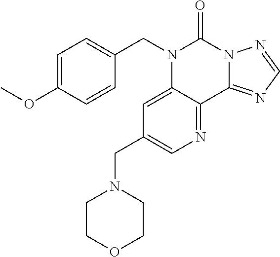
C1=C(OC)C=CC(CN2C3=CC(CN4CCOCC4)=CN=C3C3=NC=NN3C2=O)=C1
